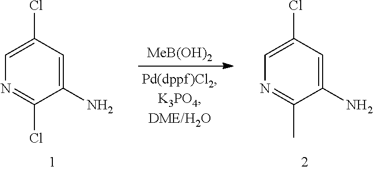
[MeB(OH)2].C1(N)=CC(Cl)=CN=C1Cl.C1(N)=CC(Cl)=CN=C1C
